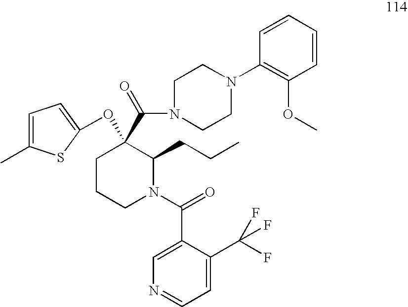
C1(C(N2C(CCC)C(C(=O)N3CCN(C4=C(OC)C=CC=C4)CC3)(OC3=CC=C(C)S3)CCC2)=O)=CN=CC=C1C(F)(F)F
